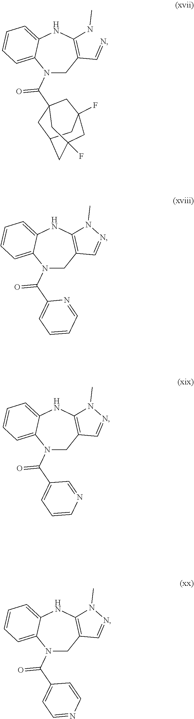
C1C2=C(NC3=CC=CC=C3N1C(C1=CC=CC=N1)=O)N(C)N=C2.C1C(C=N)=C(NC)NC2=CC=CC=C2N1C(=O)C12CC3CC(F)(CC(F)(C1)C3)C2.C1C2=C(NC3=CC=CC=C3N1C(C1=CC=CN=C1)=O)N(C)N=C2.C1C2=C(NC3=CC=CC=C3N1C(C1=CC=NC=C1)=O)N(C)N=C2
